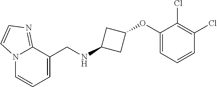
C12=NC=CN1C=CC=C2CNC1CC(OC2=CC=CC(Cl)=C2Cl)C1
